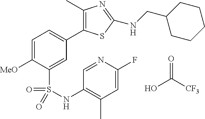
C1=C([MeO])C(S(NC2=C(C)C=C(F)N=C2)(=O)=O)=CC(C2=C(C)N=C(NCC3CCCCC3)S2)=C1.OC([CF3])=O
